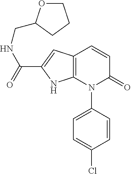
C12=C(C=C(C(=O)NCC3OCCC3)N1)C=CC(=O)N2C1=CC=C(Cl)C=C1
